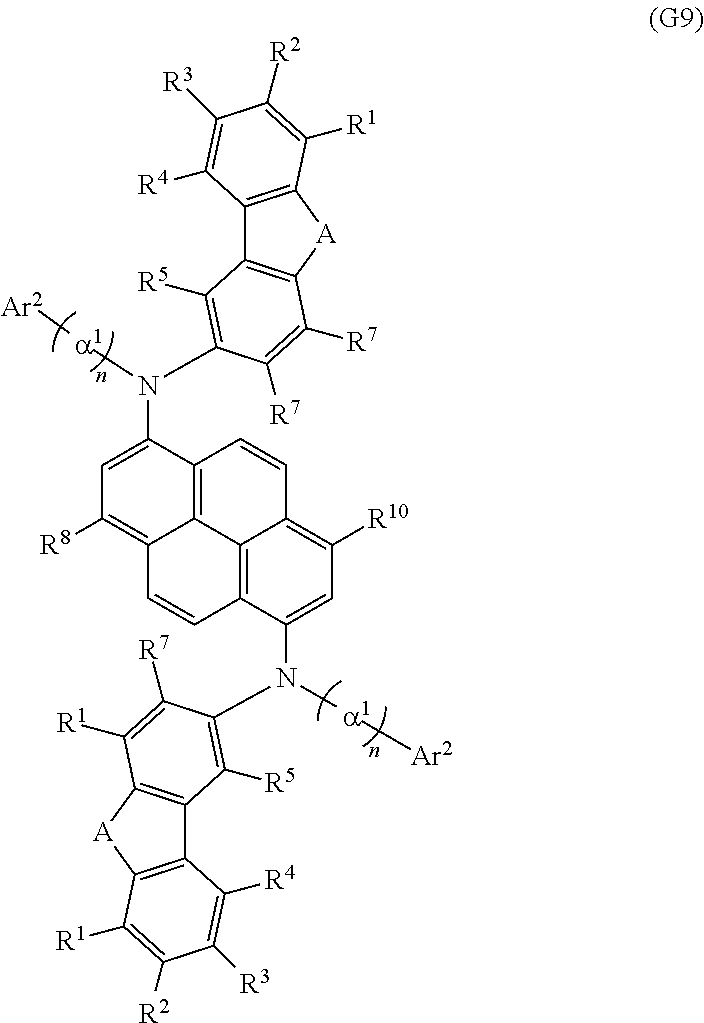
C12=C3C(N([a1][Ar2])C4=C([R5])C5=C([A]C6=C5C([R4])=C([R3])C([R2])=C6[R1])C([R1])=C4[R7])=CC([R10])=C1C=CC1=C2C(=C([R8])C=C1N([a1][Ar2])C1=C([R5])C2=C([A]C4=C2C([R4])=C([R3])C([R2])=C4[R1])C([R7])=C1[R7])C=C3
